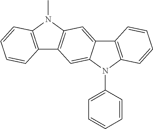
C12=C(N(C)C3=C1C=C1C(=C3)C3=C(N1C1=CC=CC=C1)C=CC=C3)C=CC=C2
